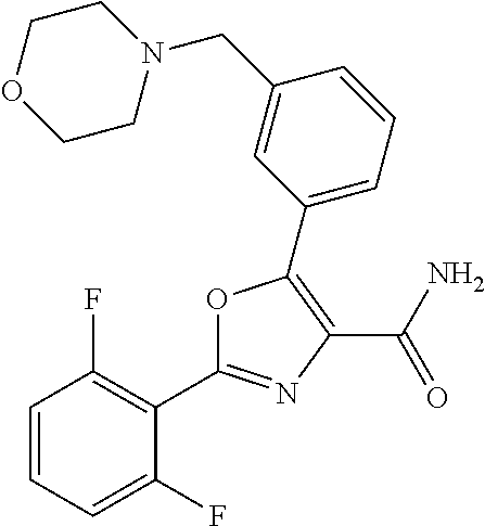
C1=CC=C(F)C(C2=NC(C(=O)N)=C(C3=CC=CC(CN4CCOCC4)=C3)O2)=C1F
